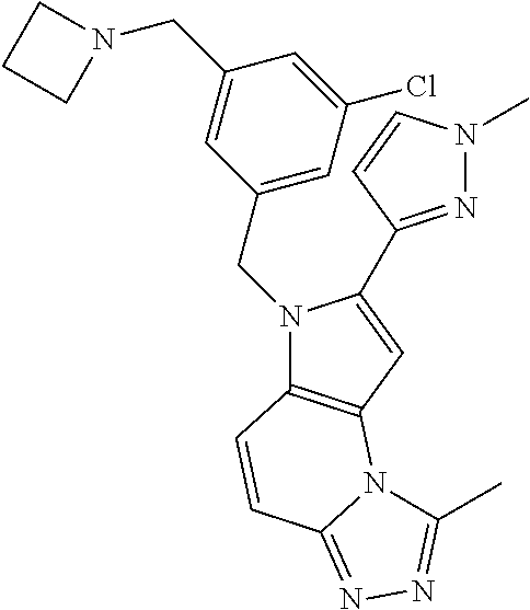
C1(CN2C3=C(C=C2C2=NN(C)C=C2)N2C(=NN=C2C)C=C3)=CC(Cl)=CC(CN2CCC2)=C1
